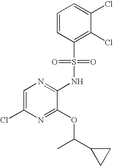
C1=C(Cl)N=C(OC(C)C2CC2)C(NS(C2=C(Cl)C(Cl)=CC=C2)(=O)=O)=N1
